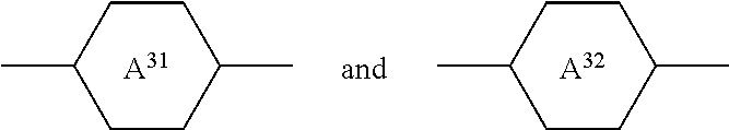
C1CC(C)CCC1C.[A32].C1CC(C)CCC1C.[A31]
